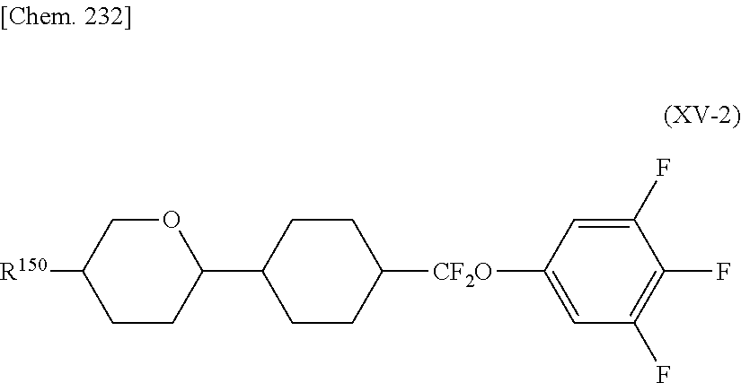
O1CC([R150])CCC1C1CCC([CF2O]C2=CC(F)=C(F)C(F)=C2)CC1
